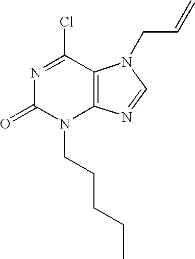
N1=C(Cl)C2=C(N(CCCCC)C1=O)N=CN2CC=C
